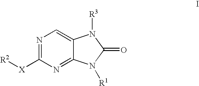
N1=C([X][R2])N=C2C(=C1)N([R3])C(=O)N2[R1]
